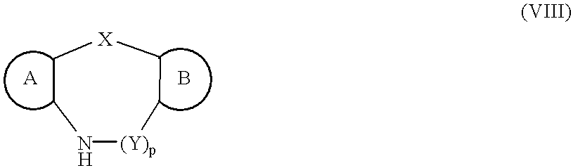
C1C[X]CCN[(Y)p]1
